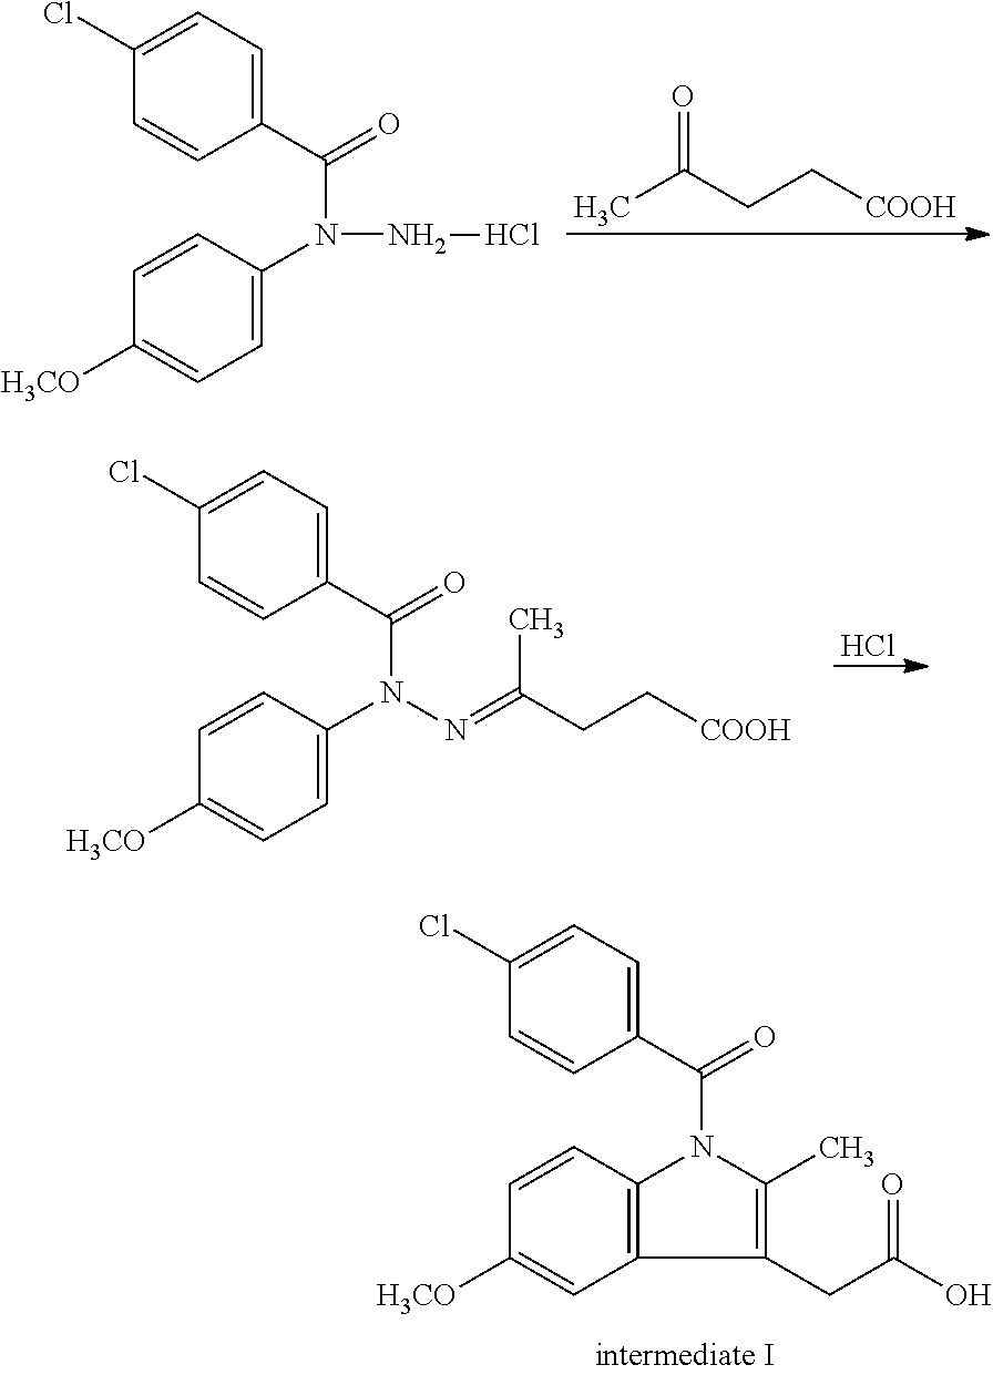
CC(CC[COOH])=O.C1=C(Cl)C=CC(C(=O)N(C2=CC=C([H3CO])C=C2)NCl)=C1.Cl.C1=C(Cl)C=CC(C(=O)N(C2=CC=C([H3CO])C=C2)N=C(CC[COOH])C)=C1.C1=C(Cl)C=CC(C(=O)N2C3=C(C=C([H3CO])C=C3)C(CC(O)=O)=C2C)=C1
